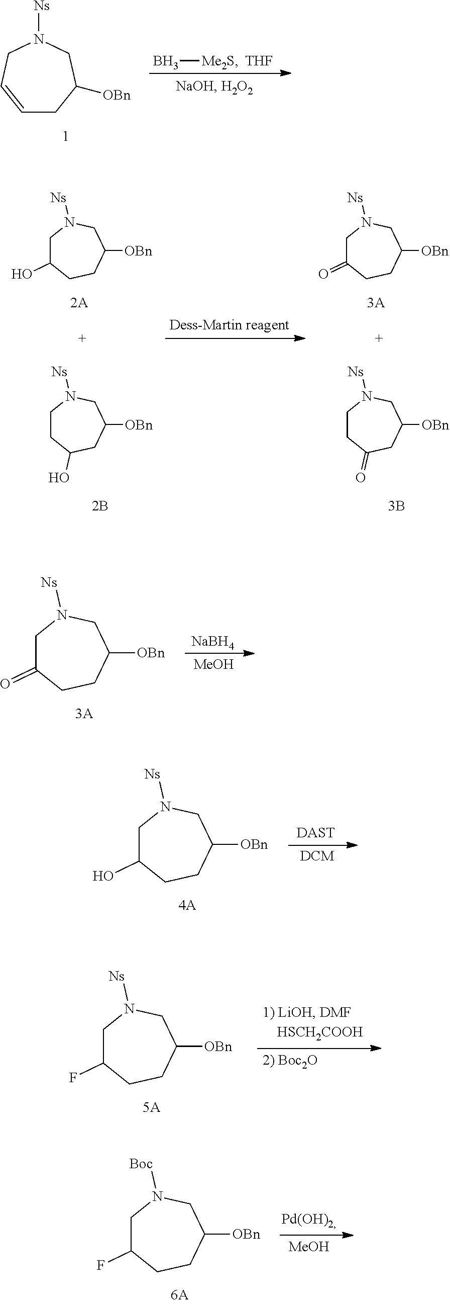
C1=CCN([Ns])CC([OBn])C1.B[Me2S].[THF].C1C(O)CCC([OBn])CN1[Ns].C1CC(O)CC([OBn])CN1[Ns].C1C(=O)CCC([OBn])CN1[Ns].C1CC(=O)CC([OBn])CN1[Ns].C1C(=O)CCC([OBn])CN1[Ns].[NaBH4].[MeOH].C1C(O)CCC([OBn])CN1[Ns].[DAST].[DCM].C1C(F)CCC([OBn])CN1[Ns].C1C(F)CCC([OBn])CN1[Boc].[Pd(OH)2].[MeOH]
